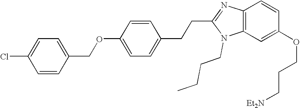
C1=C(Cl)C=CC(COC2=CC=C(CCC3=NC4=C(N3CCCC)C=C(OCCC[Et2N])C=C4)C=C2)=C1
